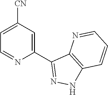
[CN]C1=CC=NC(C2=NNC3=C2N=CC=C3)=C1
